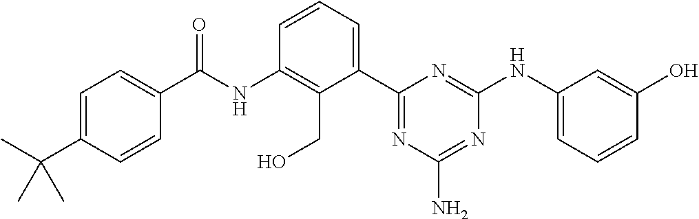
N(C1=C(CO)C(C2=NC(N)=NC(NC3=CC=CC(O)=C3)=N2)=CC=C1)C(=O)C1=CC=C(C(C)(C)C)C=C1
